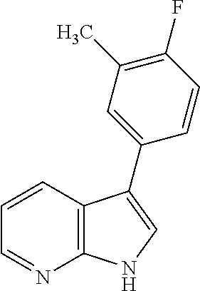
C12=C(C=CC=N1)C(C1=CC(C)=C(F)C=C1)=CN2
